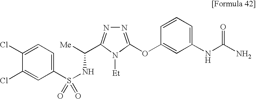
C1(S(NC([Me])C2=NN=C(OC3=CC(NC(N)=O)=CC=C3)N2[Et])(=O)=O)=CC=C(Cl)C(Cl)=C1
